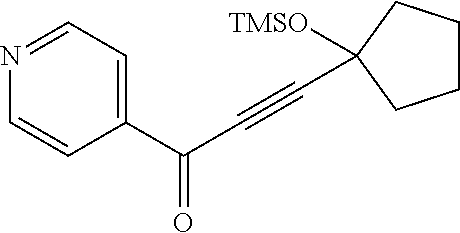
N1=CC=C(C(=O)C#CC2([TMSO])CCCC2)C=C1
